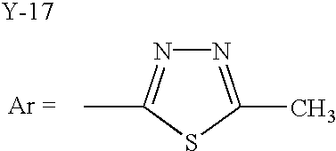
N1=C(C)SC(C)=N1.[Y]
